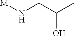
[M]NCC(C)O
